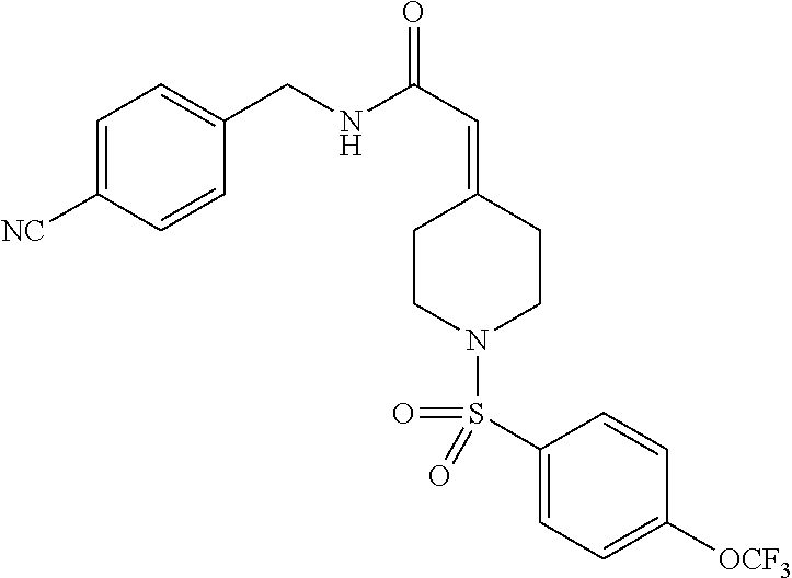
C1=C([NC])C=CC(CNC(C=C2CCN(S(C3=CC=C([OCF3])C=C3)(=O)=O)CC2)=O)=C1
